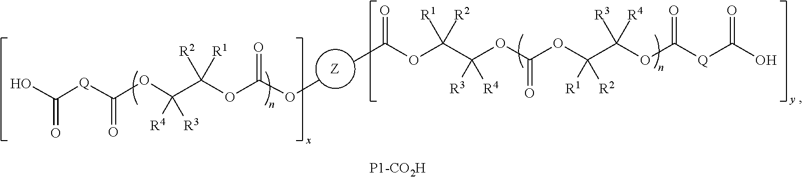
[Z].C(OC([R1])([R2])C(OC(OC([R1])([R2])C(OC([Q]C(O)=O)=O)([R3])[R4])=O)([R3])[R4])(C)=O.C(OC(C(OC(OC)=O)([R1])[R2])([R3])[R4])([Q]C(O)=O)=O
